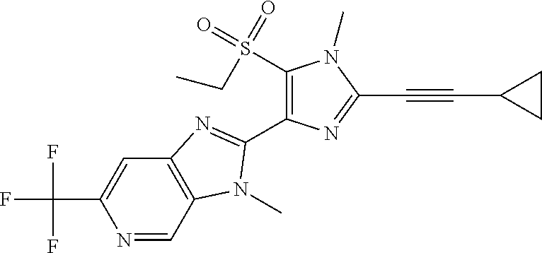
N1=CC2=C(C=C1C(F)(F)F)N=C(C1=C(S(=O)(=O)CC)N(C)C(C#CC3CC3)=N1)N2C
